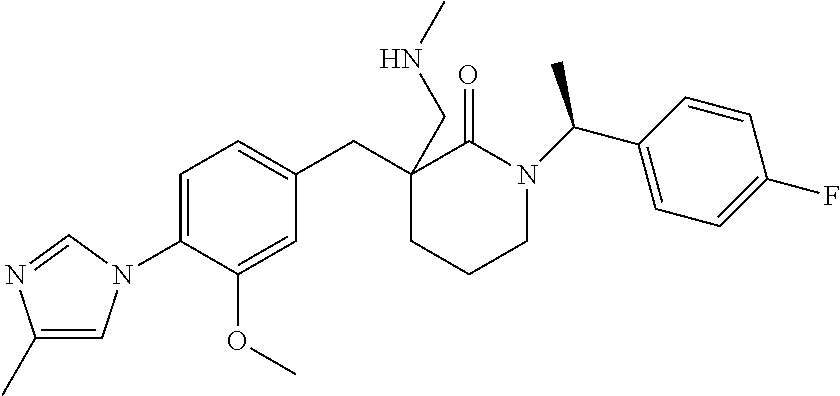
C1(C)=CN(C2=CC=C(CC3(CNC)CCCN(C(C4=CC=C(F)C=C4)C)C3=O)C=C2OC)C=N1
